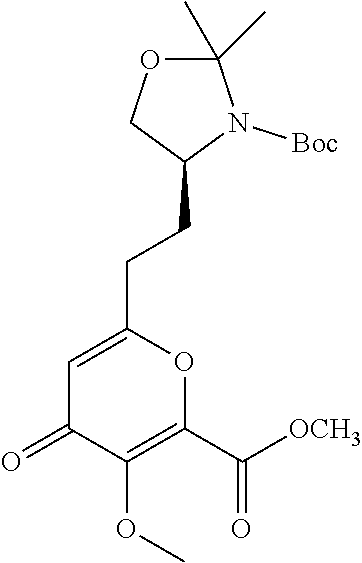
O1C(C)(C)N([Boc])C(CCC2=CC(=O)C(OC)=C(C(=O)[OCH3])O2)C1
